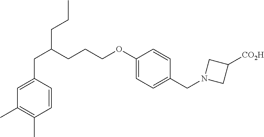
C(C1=CC(C)=C(C)C=C1)C(CCCOC1=CC=C(CN2CC([CO2H])C2)C=C1)CCC
